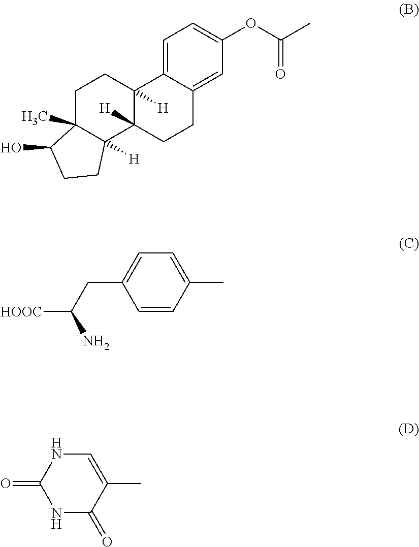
C1=CC(C)=CC=C1CC(N)[HOOC].C12(C)C([H])(C3([H])C([H])(CC1)C1=CC=C(OC(C)=O)C=C1CC3)CCC2O.N1C(=O)C(C)=CNC1=O
